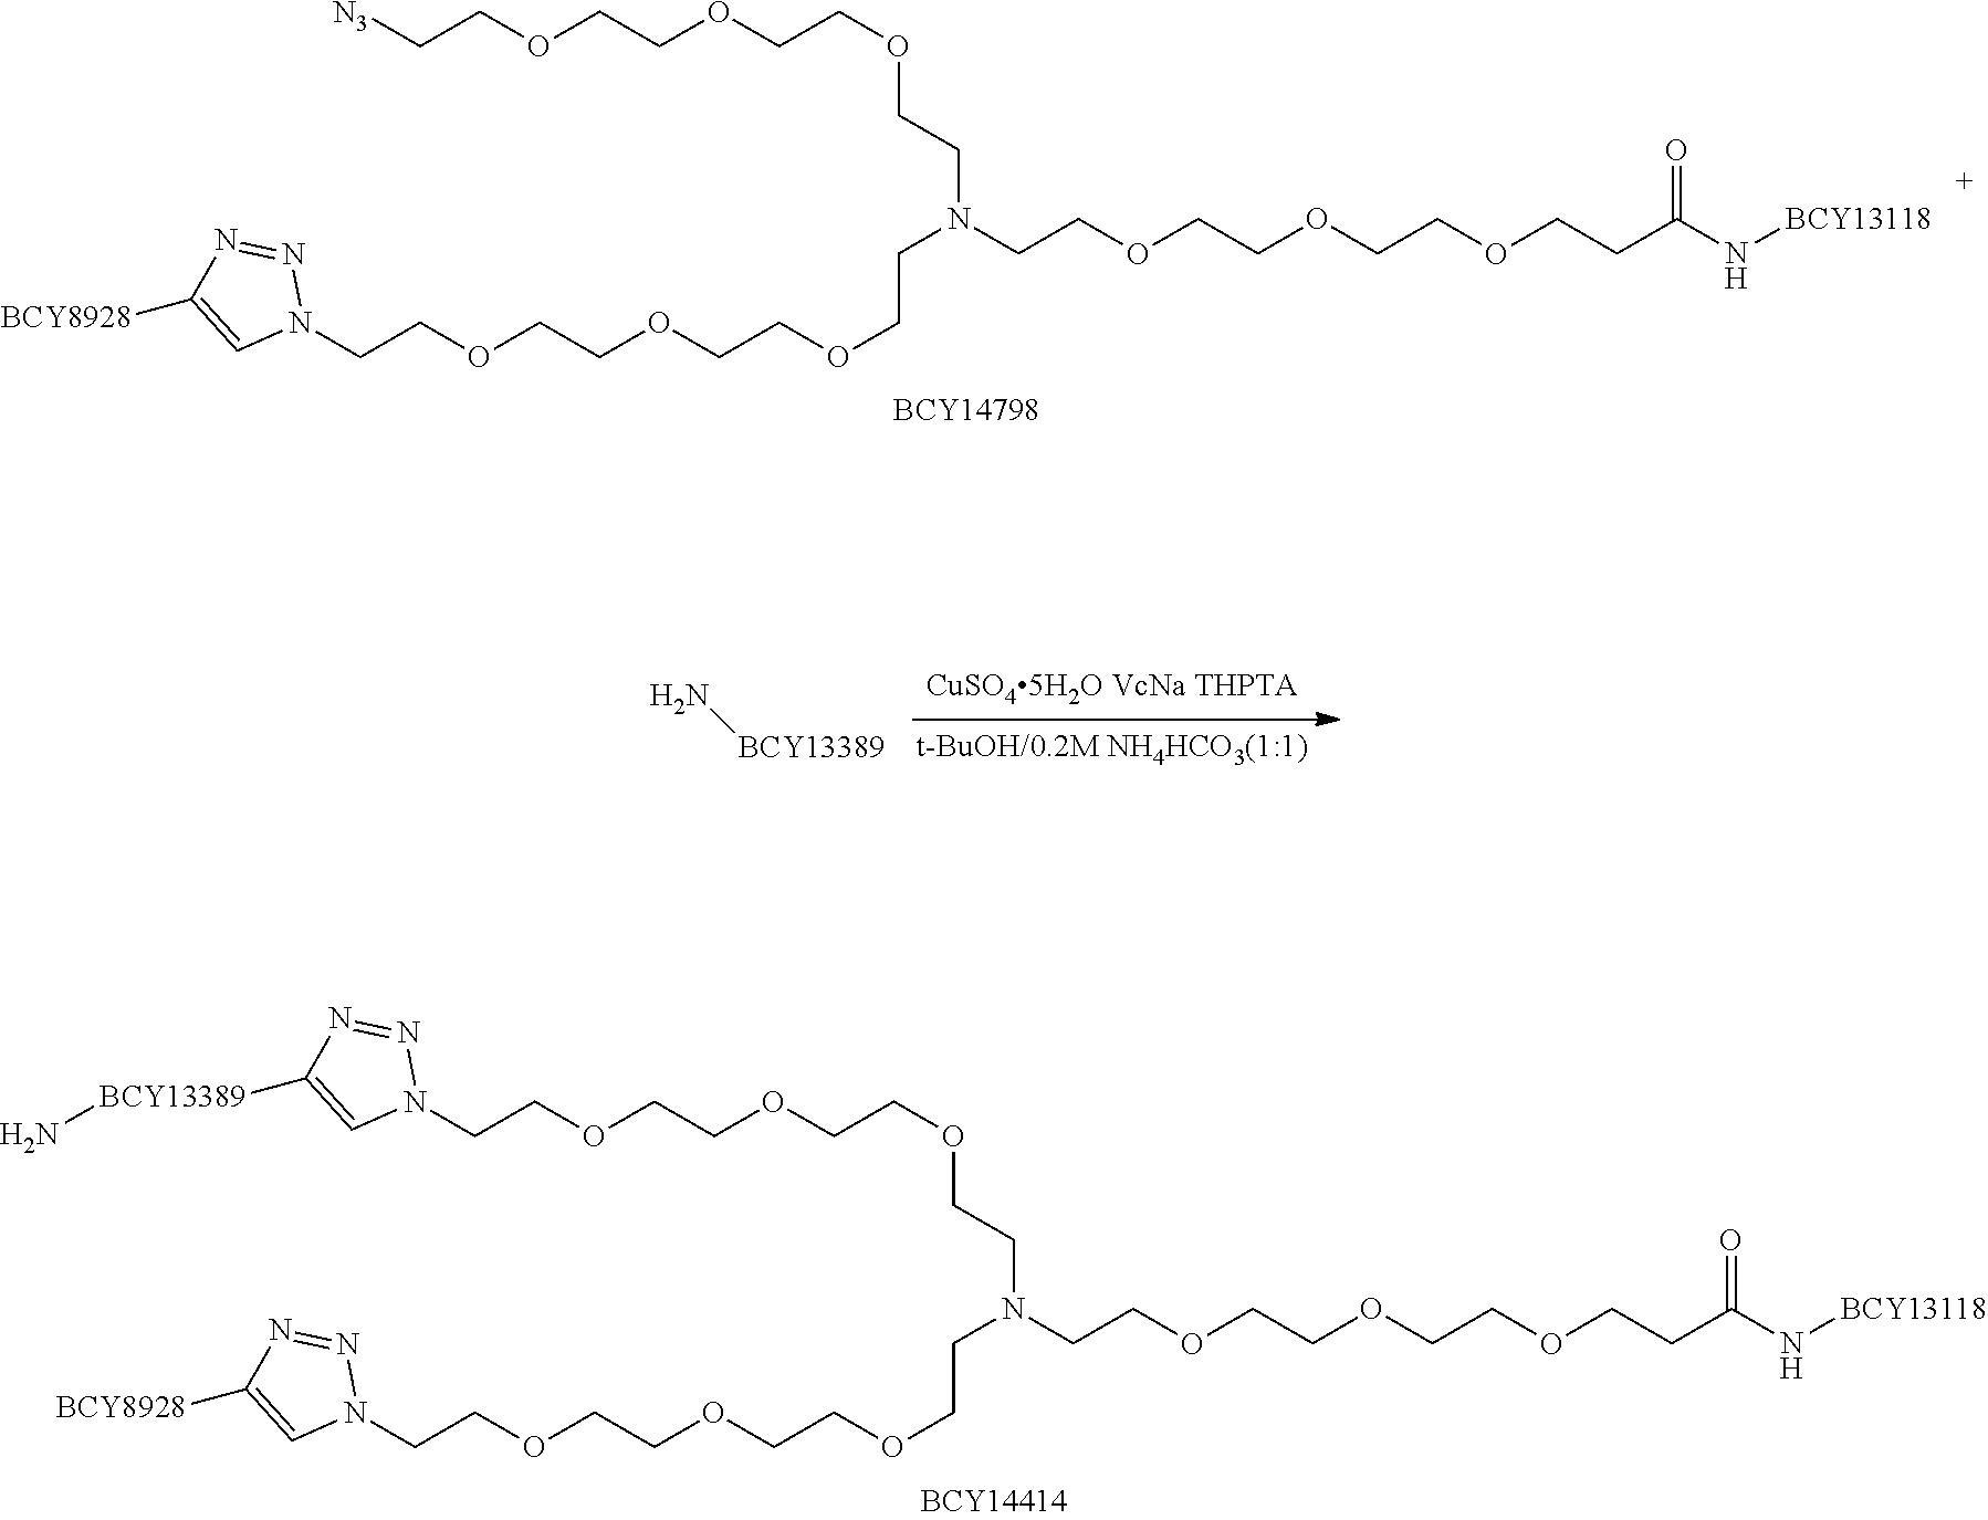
C(COCCOCCOCCN(CCOCCOCCOCCC(N[BCY13118])=O)CCOCCOCCOCCN1N=NC([BCY8928])=C1)[N3].N[BCY13389].C(COCCOCCOCCN(CCOCCOCCOCCC(N[BCY13118])=O)CCOCCOCCOCCN1N=NC([BCY8928])=C1)N1N=NC([BCY13389]N)=C1
